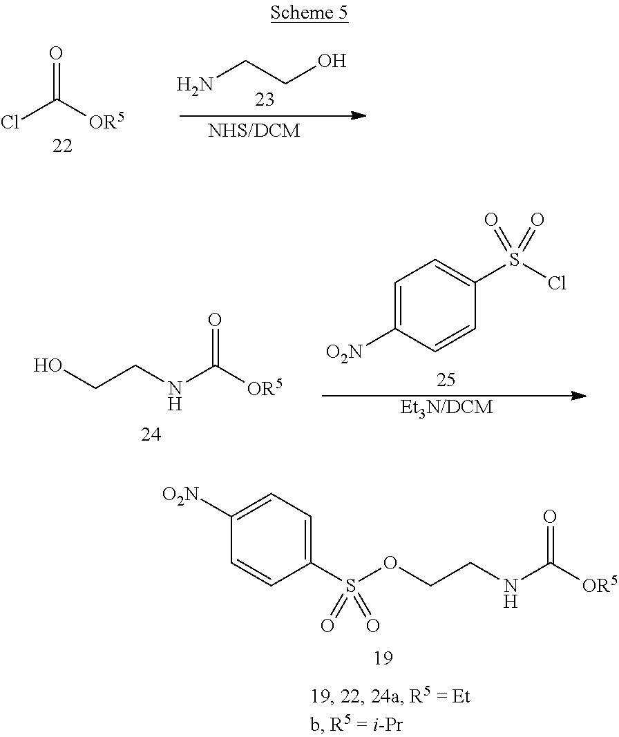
ClC([OR5])=O.NCCO.N(C([OR5])=O)CCO.[Et3N/DCM].C1=C([O2N])C=CC(S(Cl)(=O)=O)=C1.N(C([OR5])=O)CCOS(C1=CC=C([O2N])C=C1)(=O)=O
